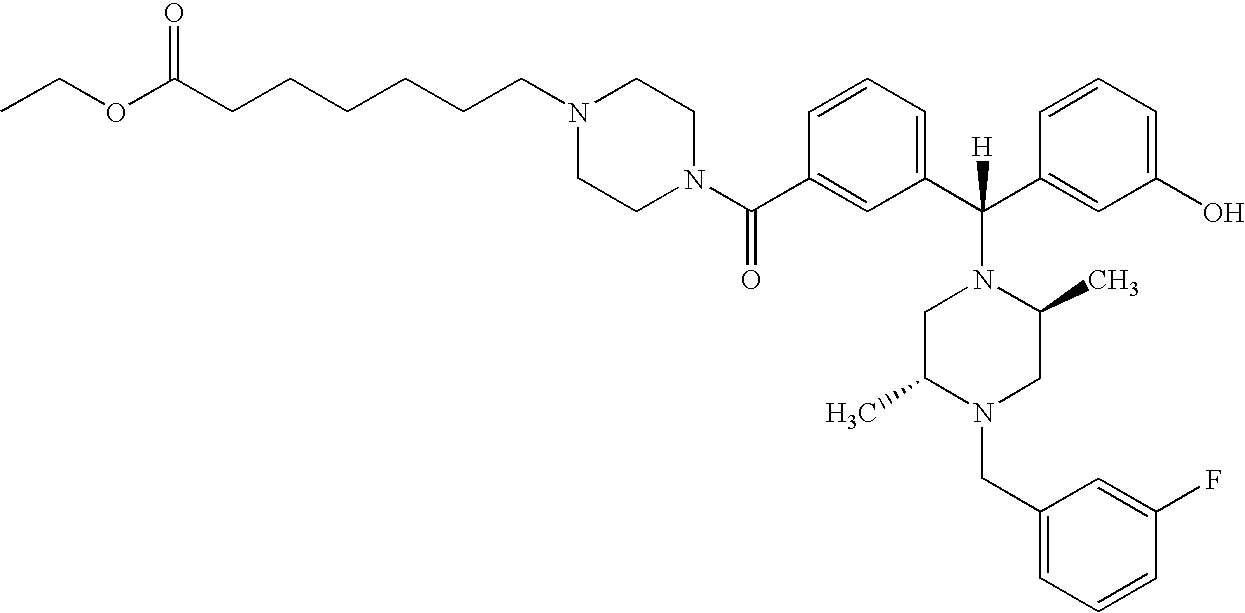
N1(C(C2=CC(C(C3=CC(O)=CC=C3)(N3CC(C)N(CC4=CC=CC(F)=C4)CC3C)[H])=CC=C2)=O)CCN(CCCCCCC(OCC)=O)CC1
